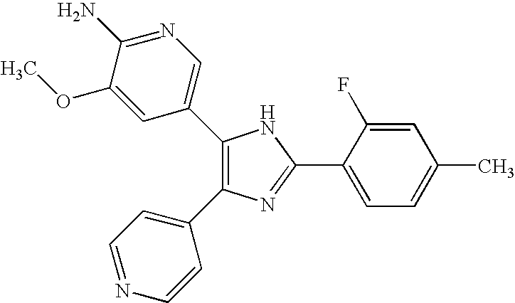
C1(C2=CN=C(N)C(OC)=C2)=C(C2=CC=NC=C2)N=C(C2=CC=C(C)C=C2F)N1
